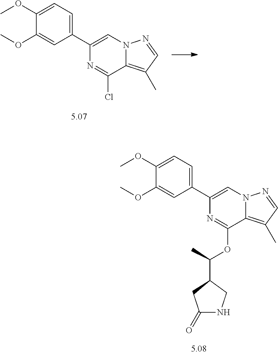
C1(OC)=CC=C(C2=CN3C(=C(C)C=N3)C(OC(C)C3CNC(=O)C3)=N2)C=C1OC.C1(OC)=CC=C(C2=CN3C(=C(C)C=N3)C(Cl)=N2)C=C1OC
